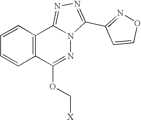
C12=C(C=CC=C1)C1=NN=C(C3=NOC=C3)N1N=C2OC[X]
